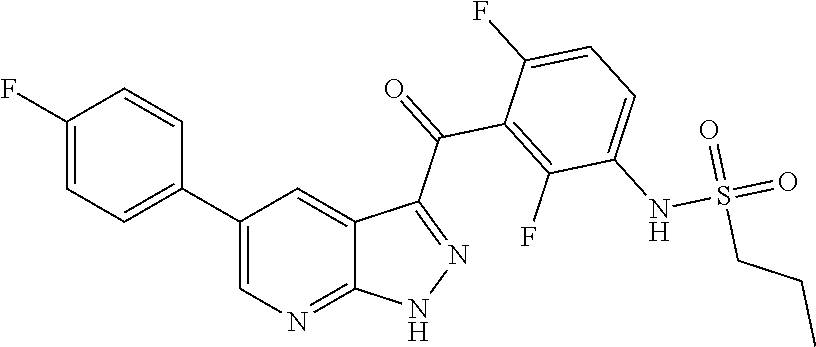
C1(F)=CC=C(C2=CN=C3C(=C2)C(C(=O)C2=C(F)C(NS(=O)(=O)CCC)=CC=C2F)=NN3)C=C1
